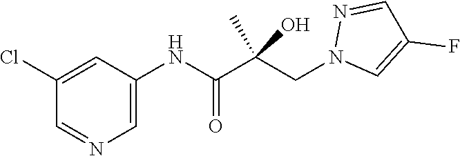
C1=C(Cl)C=NC=C1NC(C(CN1C=C(F)C=N1)(C)O)=O
